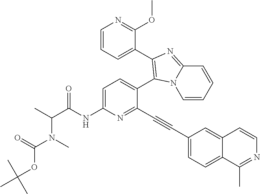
C1=C(NC(C(C)N(C)C(=O)OC(C)(C)C)=O)N=C(C#CC2=CC=C3C(=C2)C=CN=C3C)C(C2=C(C3=CC=CN=C3OC)N=C3C=CC=CN32)=C1
